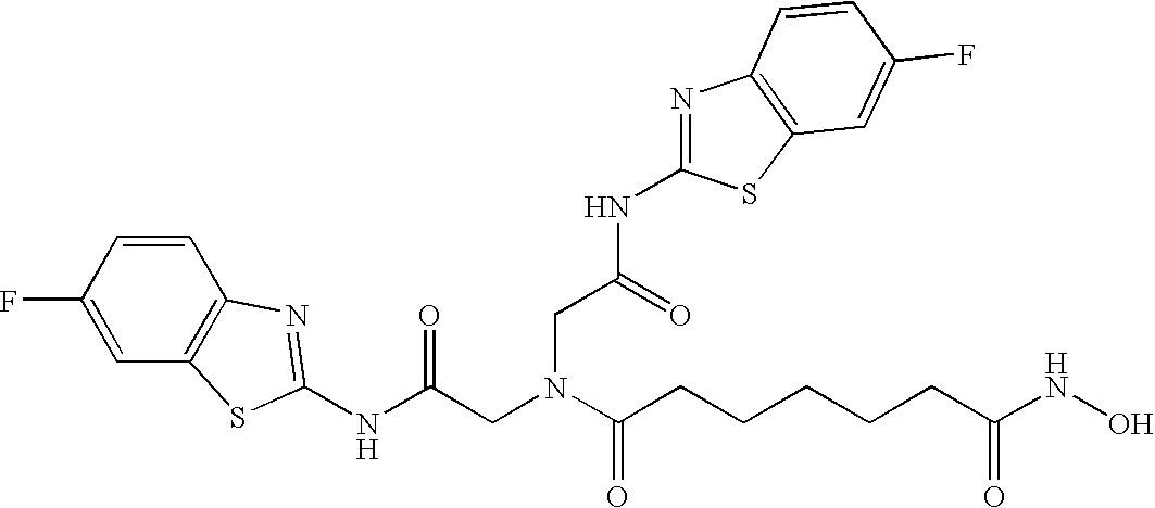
C1(F)=CC2=C(C=C1)N=C(NC(CN(C(CCCCCC(NO)=O)=O)CC(NC1=NC3=C(S1)C=C(F)C=C3)=O)=O)S2
